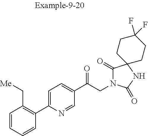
C1=CC=CC(C2=CC=C(C(CN3C(=O)C4(NC3=O)CCC(F)(F)CC4)=O)C=N2)=C1C[Me]
